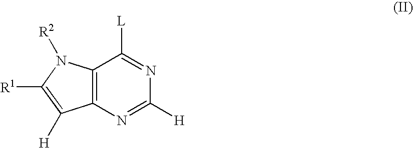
C12=C(N=C([H])N=C1[L])C([H])=C([R1])N2[R2]
